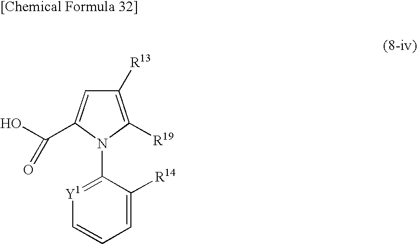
C1([R13])=C([R19])N(C2=[Y1]C=CC=C2[R14])C(C(O)=O)=C1
